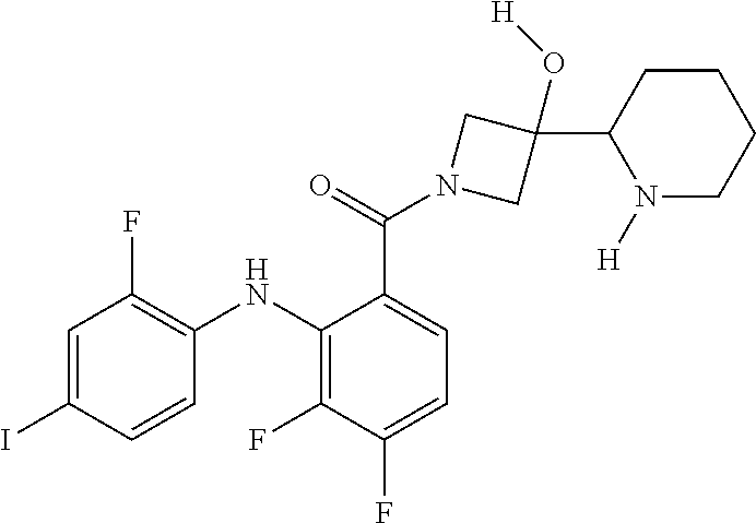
C1=C(I)C=CC(NC2=C(F)C(F)=CC=C2C(N2CC(O[H])(C3N([H])CCCC3)C2)=O)=C1F
